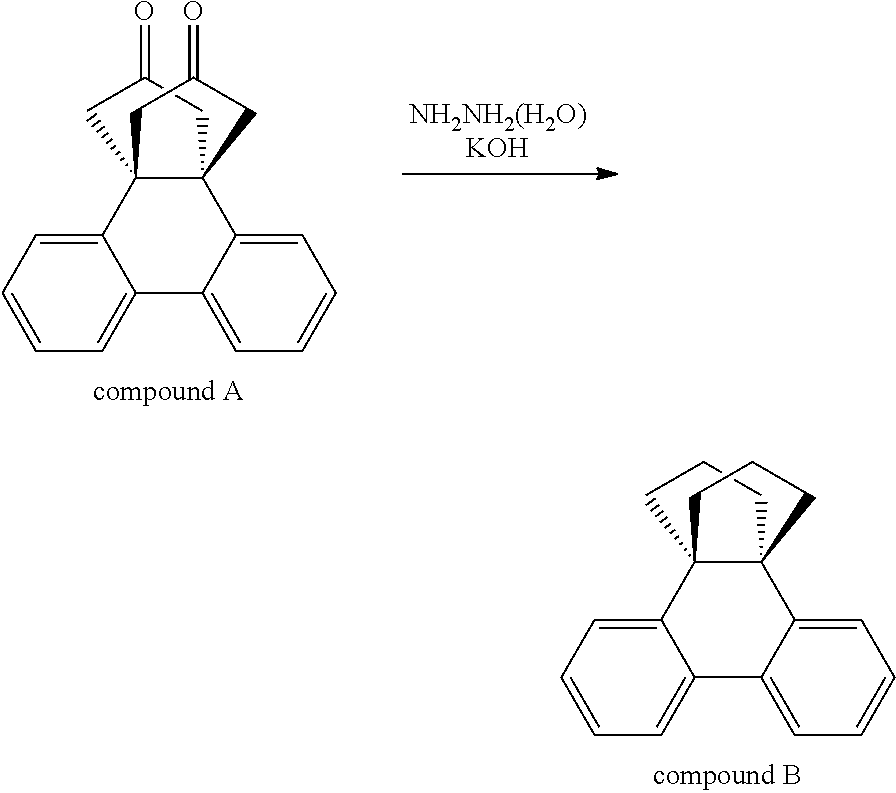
C12=CC=CC=C1C1=CC=CC=C1C13C2(CC(=O)C1)CC(=O)C3.C12=CC=CC=C1C1=CC=CC=C1C13C2(CCC1)CCC3
